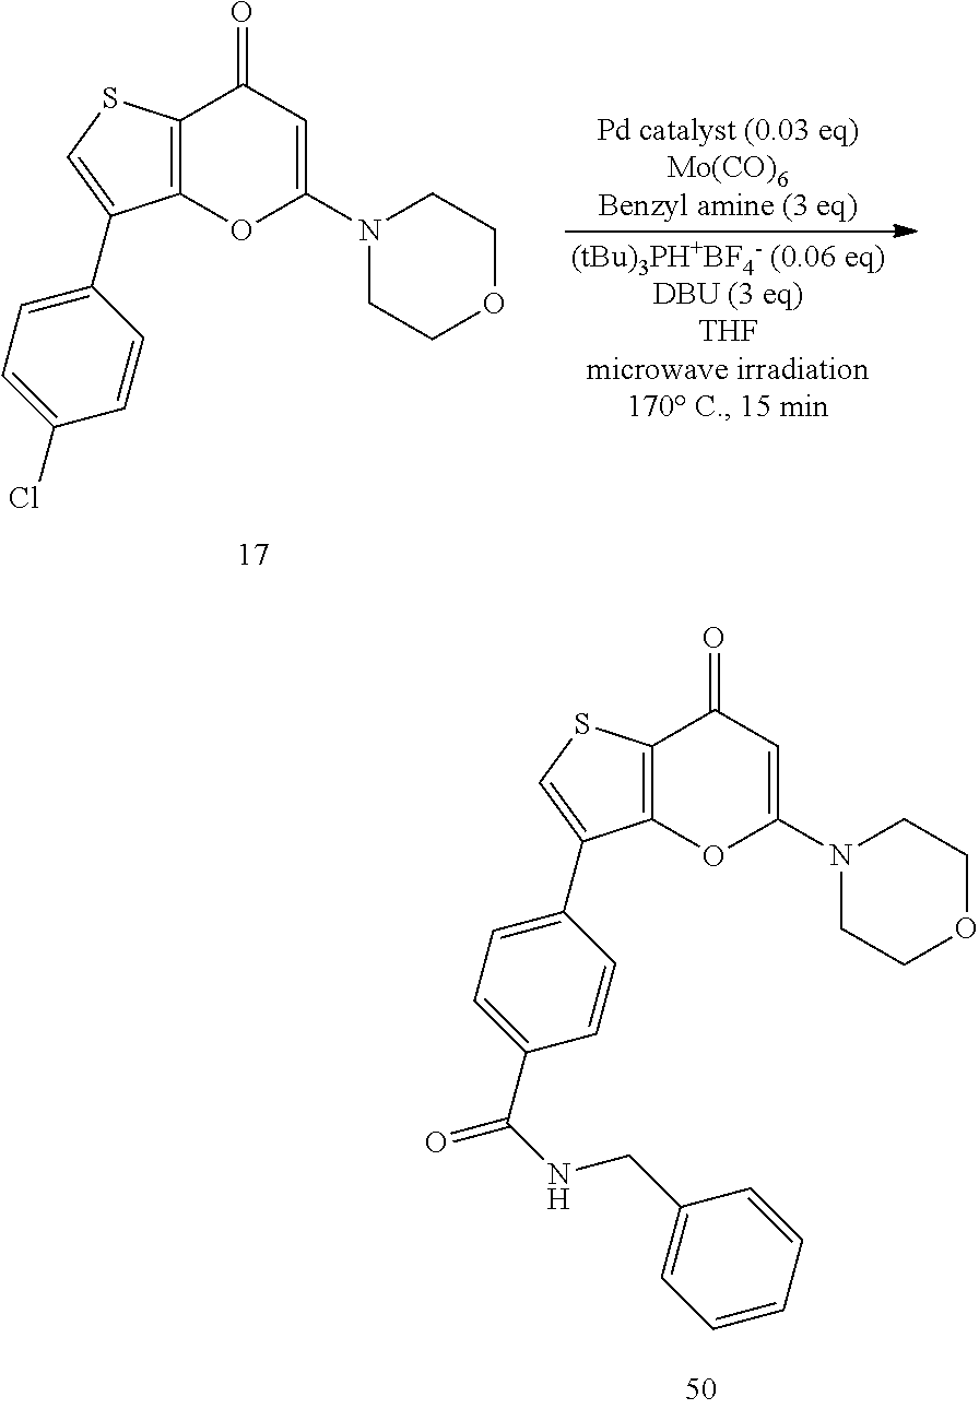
C12=C(C(C3=CC=C(C(NCC4=CC=CC=C4)=O)C=C3)=CS1)OC(N1CCOCC1)=CC2=O.C12=C(C(C3=CC=C(Cl)C=C3)=CS1)OC(N1CCOCC1)=CC2=O
